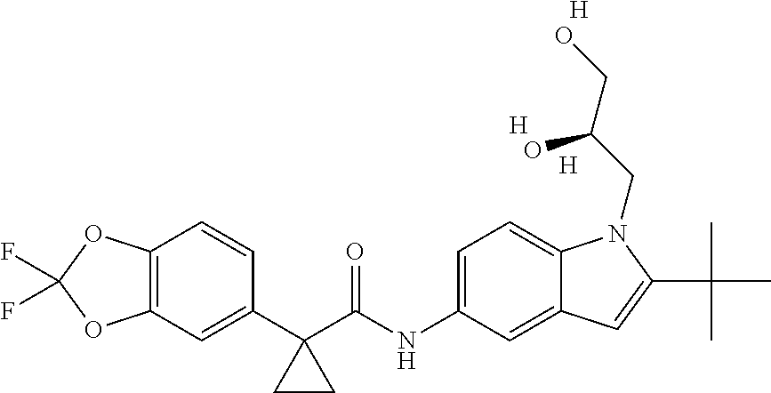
[H].C1(C2(C(NC3=CC=C4C(=C3)C=C(C(C)(C)C)N4CC(CO)O)=O)CC2)=CC2=C(C=C1)OC(F)(F)O2.[H].[H]
